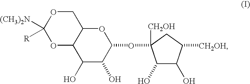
C1OC([(CH3)2N])([R])OC2C1OC(OC1([CH2OH])C(O)C(O)C([CH2OH])C1)C(O)C2O
